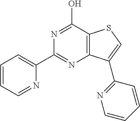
C1(C2=NC3=C(C(O)=N2)SC=C3C2=NC=CC=C2)=CC=CC=N1
